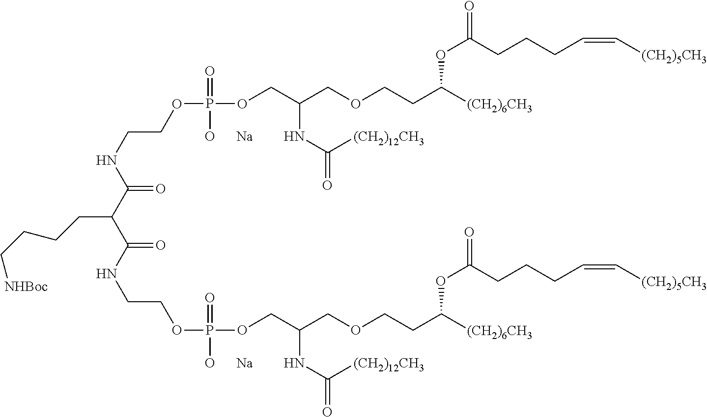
C(NCCOP(OCC(COCCC([(CH2)6CH3])OC(=O)CCCC=C[(CH2)5CH3])NC(=O)[(CH2)12CH3])(=O)[O      Na])(=O)C(C(NCCOP(OCC(COCCC([(CH2)6CH3])OC(=O)CCCC=C[(CH2)5CH3])NC(=O)[(CH2)12CH3])(=O)[O      Na])=O)CCCC[NHBoc]
